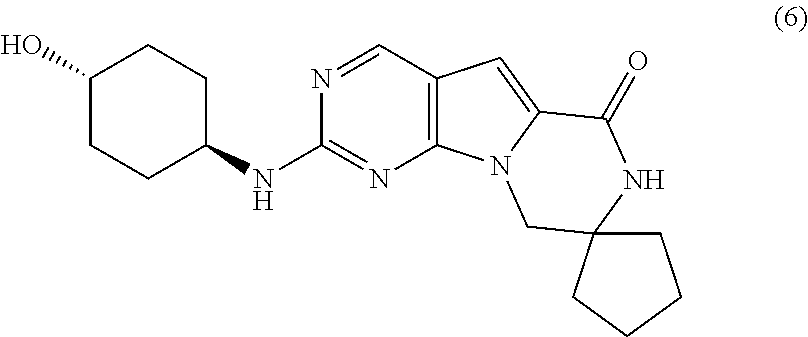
C1(O)CCC(NC2=NC3=C(C=N2)C=C2N3CC3(NC2=O)CCCC3)CC1
